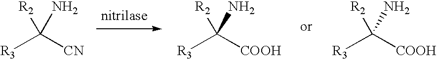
[R3]C([CN])([R2])N.[R3]C([COOH])([R2])N.[R3]C([COOH])([R2])N
